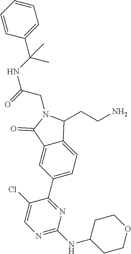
N1=C(NC2CCOCC2)N=C(C2=CC=C3C(=C2)C(=O)N(CC(=O)NC(C)(C2=CC=CC=C2)C)C3CCN)C(Cl)=C1
